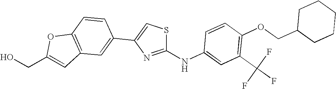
C1=CC(NC2=NC(C3=CC4=C(C=C3)OC(CO)=C4)=CS2)=CC(C(F)(F)F)=C1OCC1CCCCC1
